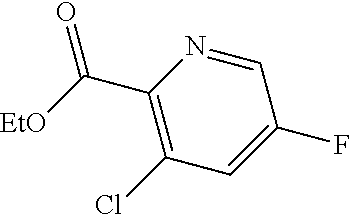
C1(C([EtO])=O)=C(Cl)C=C(F)C=N1
